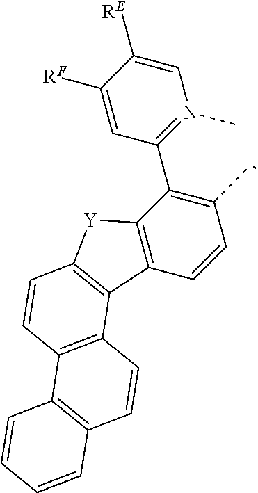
C12=C(C=CC(C)=C1C1=N(C)C=C([RE])C([RF])=C1)C1=C([Y]2)C=CC2=C1C=CC1=C2C=CC=C1
